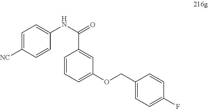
C1(COC2=CC=CC(C(NC3=CC=C([NC])C=C3)=O)=C2)=CC=C(F)C=C1
